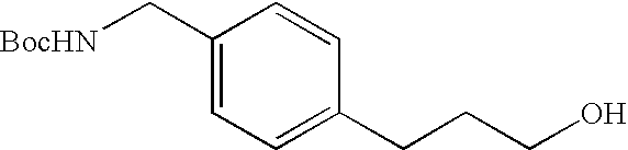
C1(C[BocHN])=CC=C(CCCO)C=C1
